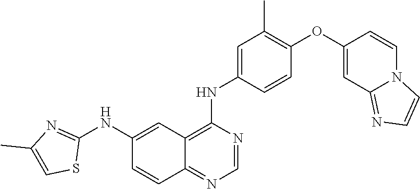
C1(OC2=C(C)C=C(NC3=C4C(=NC=N3)C=CC(NC3=NC(C)=CS3)=C4)C=C2)=CC2=NC=CN2C=C1
